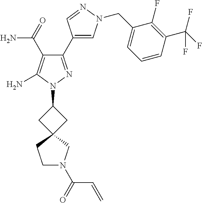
C1(C(N)=O)=C(N)N(C2CC3(C2)CCN(C(=O)C=C)C3)N=C1C1=CN(CC2=CC=CC(C(F)(F)F)=C2F)N=C1
